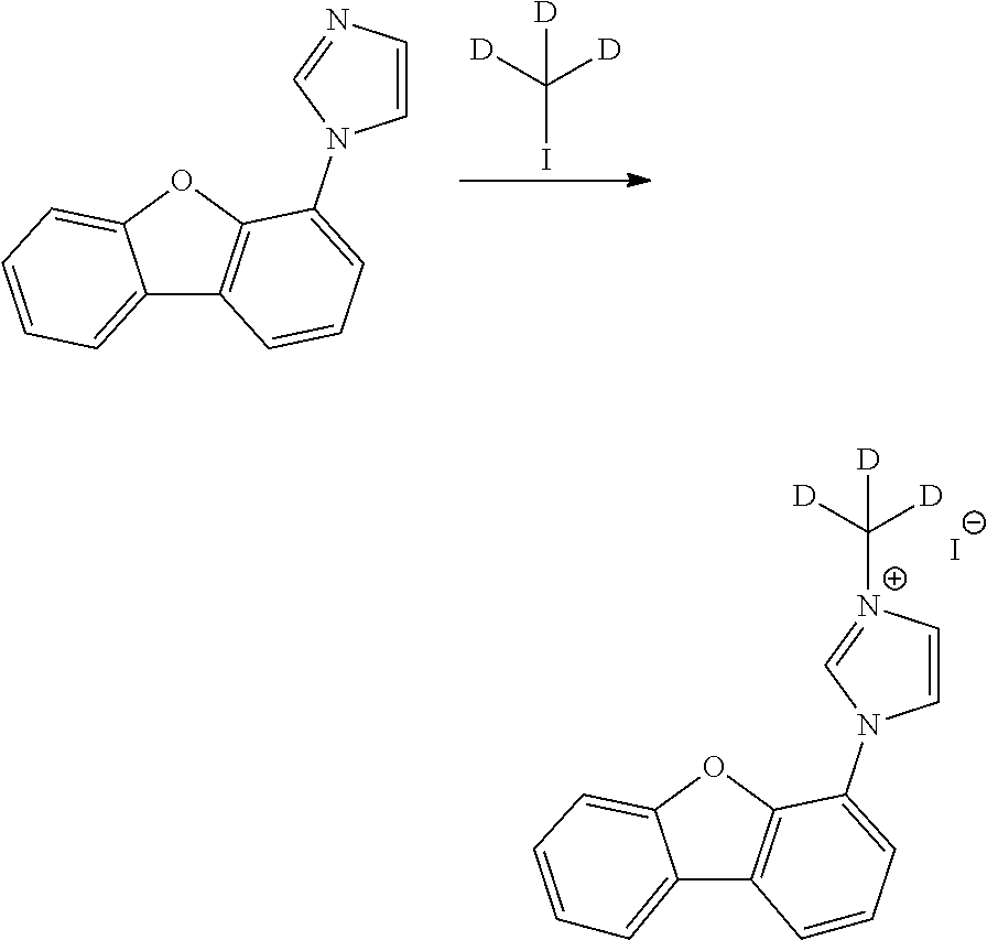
C12=CC=CC=C1OC1=C2C=CC=C1N1C=C[N+](C([D])([D])[D])=C1.[I-].C12=CC=CC=C1OC1=C2C=CC=C1N1C=CN=C1.C(I)([D])([D])[D]
